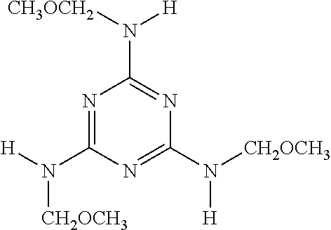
N1=C(N([H])[CH2OCH3])N=C(N([CH2OCH3])[H])N=C1N([H])[CH3OCH2]
